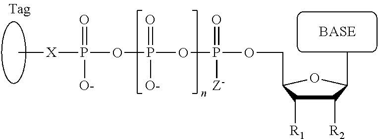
[X](P(OP(OP(OCC1C([R1])C([R2])C(C)O1)(=O)[Z-])(=O)[O-])(=O)[O-])C
